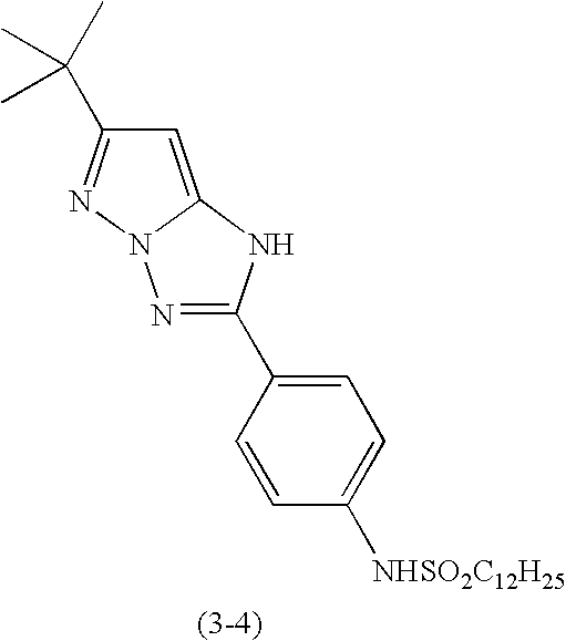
N1=C(C2=CC=C([NHSO2C12H25])C=C2)NC2=CC(C(C)(C)C)=NN12
